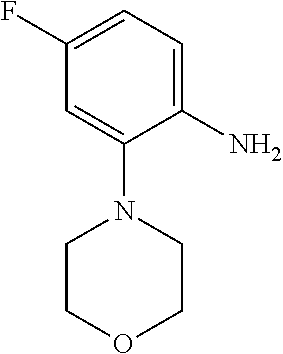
C1(F)=CC=C(N)C(N2CCOCC2)=C1
